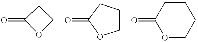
O=C1OCC1.O=C1OCCC1.O=C1OCCCC1
